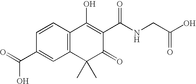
C12=C(C=CC(C(=O)O)=C1)C(O)=C(C(=O)NCC(O)=O)C(=O)C2(C)C
